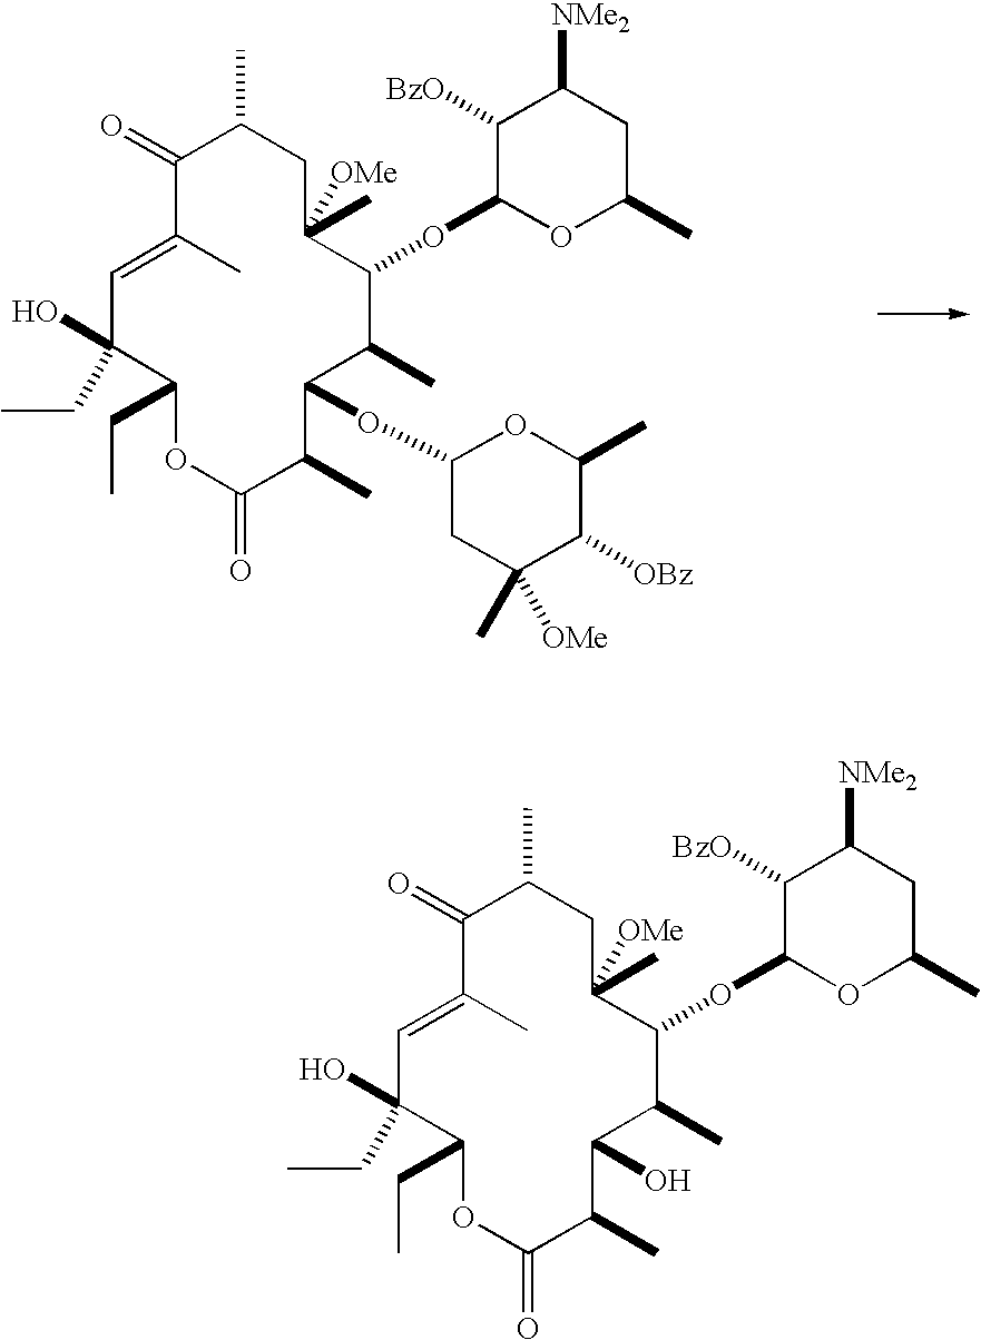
C1=C(C)C(=O)C(C)CC(C)([OMe])C(OC2OC(C)CC([NMe2])C2[BzO])C(C)C(OC2CC(C)([OMe])C([OBz])C(C)O2)C(C)C(=O)OC(CC)C1(CC)O.C1=C(C)C(=O)C(C)CC(C)([OMe])C(OC2OC(C)CC([NMe2])C2[BzO])C(C)C(O)C(C)C(=O)OC(CC)C1(CC)O
